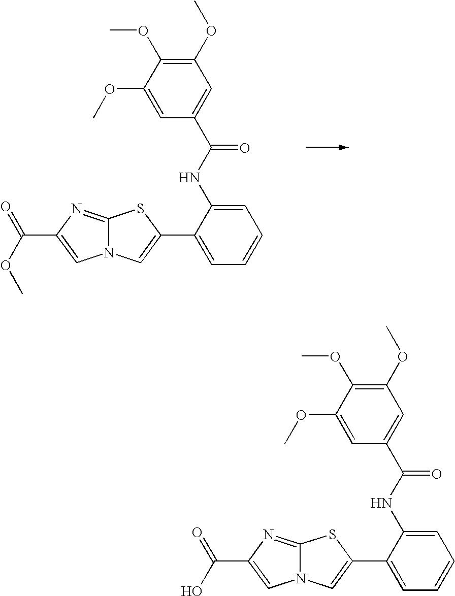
C1(C2=CN3C(=NC(C(OC)=O)=C3)S2)=CC=CC=C1NC(C1=CC(OC)=C(OC)C(OC)=C1)=O.C1(C2=CN3C(=NC(C(O)=O)=C3)S2)=CC=CC=C1NC(C1=CC(OC)=C(OC)C(OC)=C1)=O
